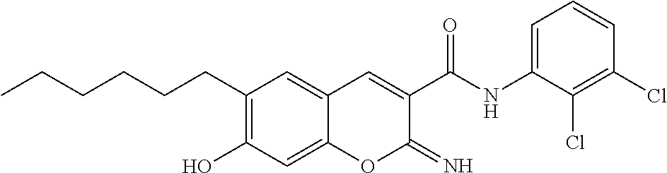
CCCCCCC1=C(O)C=C2C(=C1)C=C(C(NC1=CC=CC(Cl)=C1Cl)=O)C(=N)O2
